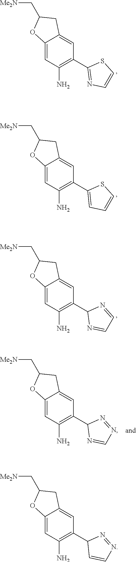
C1=CSC(C2=C(N)C=C3C(=C2)CC(C[Me2N])O3)=N1.C1=CSC(C2=C(N)C=C3C(=C2)CC(C[Me2N])O3)=C1.C1=NC(C2=C(N)C=C3C(=C2)CC(C[Me2N])O3)N=C1.C1=CC(C2=C(N)C=C3C(=C2)CC(C[Me2N])O3)N=N1.C1=NC(C2=C(N)C=C3C(=C2)CC(C[Me2N])O3)N=N1
